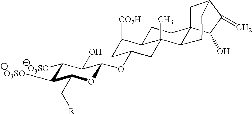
C1([O3SO])C([O3SO])C(C[R])OC(OC2CC([CO2H])C3CCC45C(C3(C)C2)CCCC(C4)C(=C)C5O)C1O
